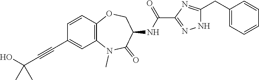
C1=CC2=C(C=C1C#CC(O)(C)C)N(C)C(=O)C(NC(C1=NNC(CC3=CC=CC=C3)=N1)=O)CO2
